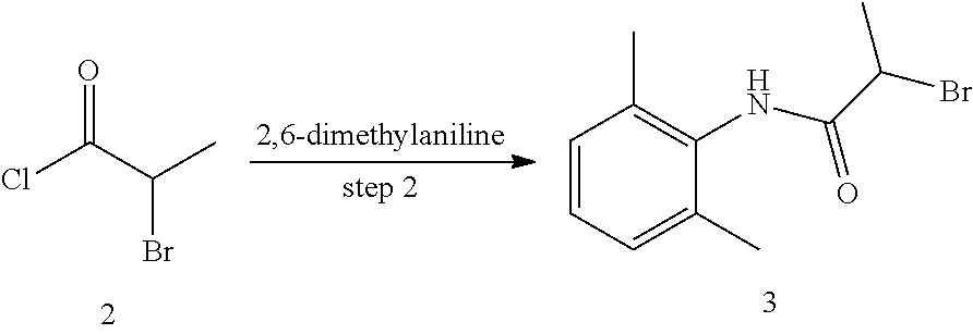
C1=CC=C(C)C(NC(C(Br)C)=O)=C1C.ClC(C(C)Br)=O
